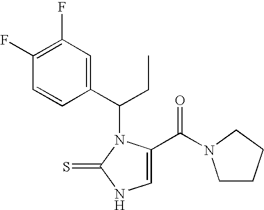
C1(C(CC)N2C(C(=O)N3CCCC3)=CNC2=S)=CC(F)=C(F)C=C1
